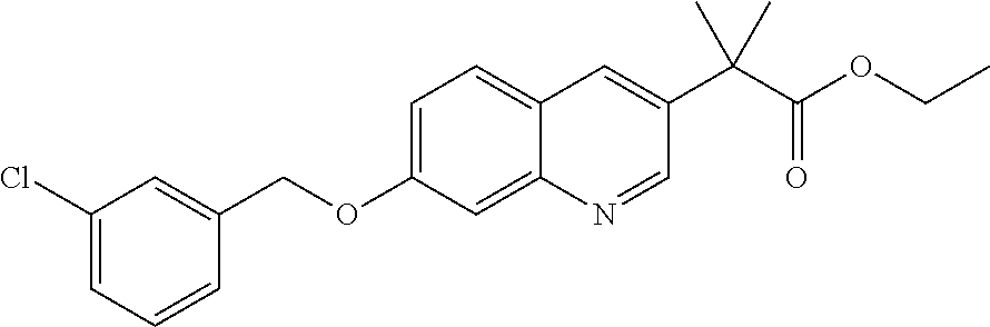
C1(Cl)=CC=CC(COC2=CC=C3C(=C2)N=CC(C(C(OCC)=O)(C)C)=C3)=C1
